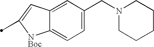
C12=CC(CN3CCCCC3)=CC=C1[NBoc]C(C)=C2
